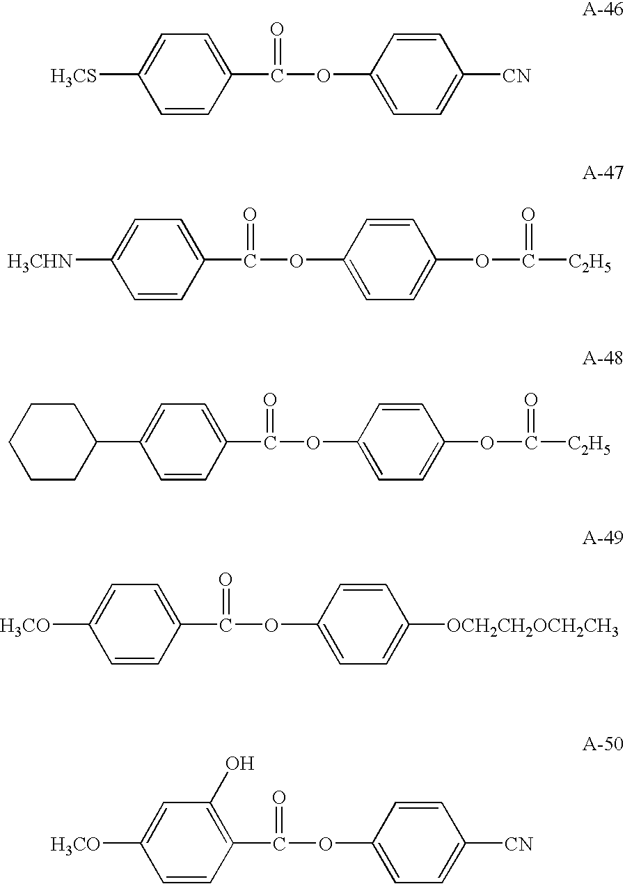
C1=C(C(OC2=CC=C([CN])C=C2)=O)C=CC([H3CS])=C1.C1=C(C(OC2=CC=C(OC([C2H5])=O)C=C2)=O)C=CC([H3CHN])=C1.C1=C(C(OC2=CC=C(OC([C2H5])=O)C=C2)=O)C=CC(C2CCCCC2)=C1.C1=C(C(OC2=CC=C([OCH2CH2OCH2CH3])C=C2)=O)C=CC([H3CO])=C1.C1(O)=C(C(OC2=CC=C([CN])C=C2)=O)C=CC([H3CO])=C1
